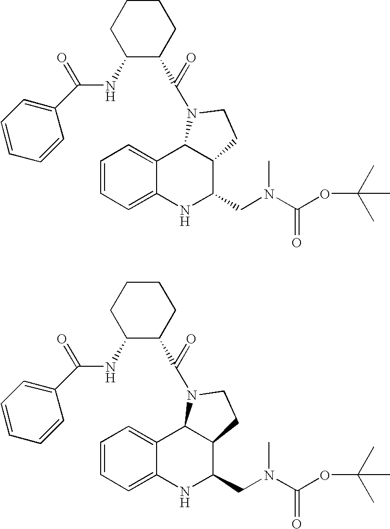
C1=CC=C2C(=C1)C1C(C(CN(C(OC(C)(C)C)=O)C)N2)CCN1C(C1CCCCC1NC(C1=CC=CC=C1)=O)=O.C1=CC=C2C(=C1)C1C(C(CN(C(OC(C)(C)C)=O)C)N2)CCN1C(C1CCCCC1NC(C1=CC=CC=C1)=O)=O
